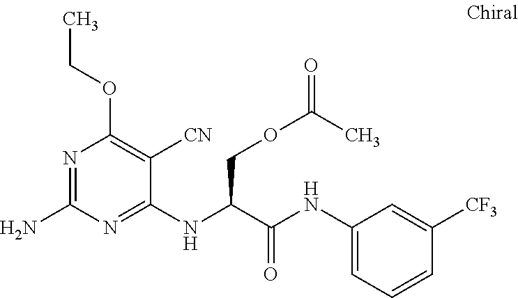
C1(NC(C(NC2=CC=CC([CF3])=C2)=O)COC(=O)C)=NC(N)=NC(OCC)=C1[CN]
